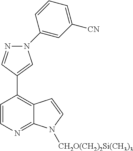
N1(C2=CC([CN])=CC=C2)N=CC(C2=C3C(=NC=C2)N([CH2O(CH2)2Si(CH3)3])C=C3)=C1
